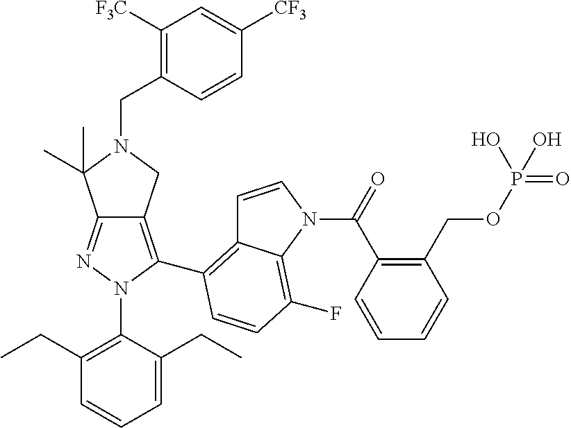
N1=C2C(=C(C3=C4C=CN(C(C5=C(COP(O)(=O)O)C=CC=C5)=O)C4=C(F)C=C3)N1C1=C(CC)C=CC=C1CC)CN(CC1=C([F3C])C=C([CF3])C=C1)C2(C)C
